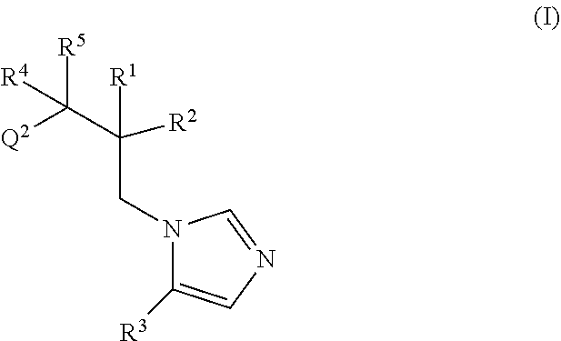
N1(CC([R2])(C([R5])([Q2])[R4])[R1])C([R3])=CN=C1
